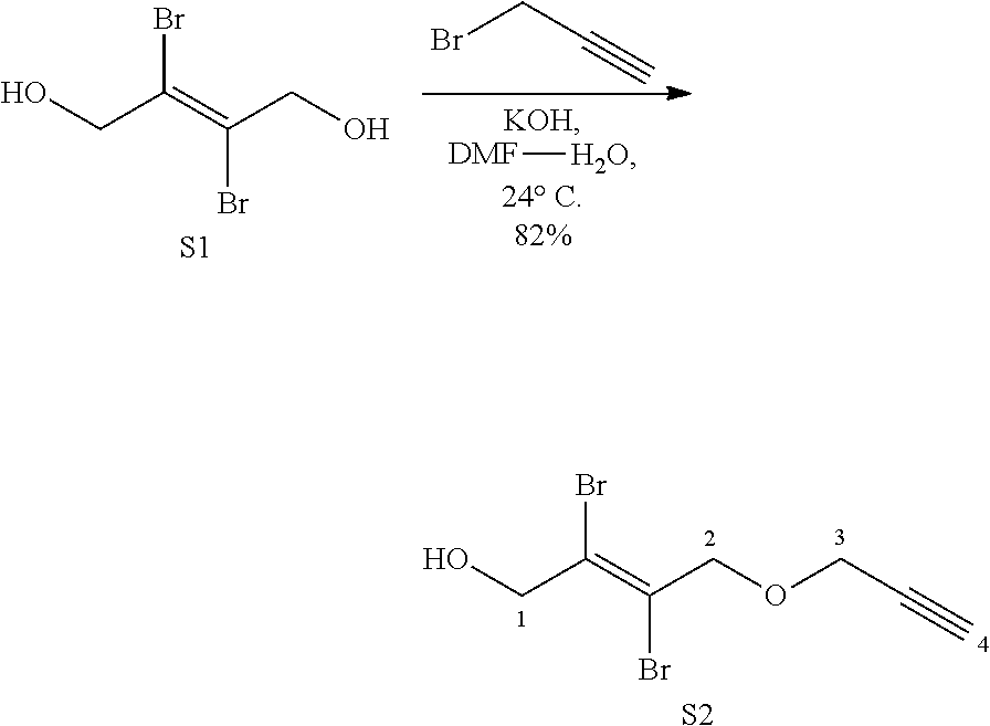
[DMF][H2O].BrCC#C.BrC(=C(CO)Br)CO.[S1].BrC(=C(COCC#C)Br)CO.[S2]
